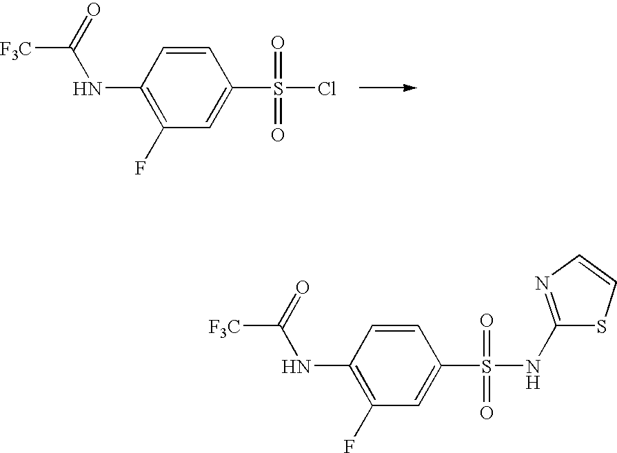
C1(NC([F3C])=O)=C(F)C=C(S(=O)(=O)Cl)C=C1.C1(NC([F3C])=O)=C(F)C=C(S(=O)(=O)NC2=NC=CS2)C=C1
